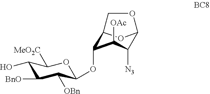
C12COC(O1)C([N3])C([OAc])C2OC1C([OBn])C([BnO])C(O)C([MeO2C])O1
